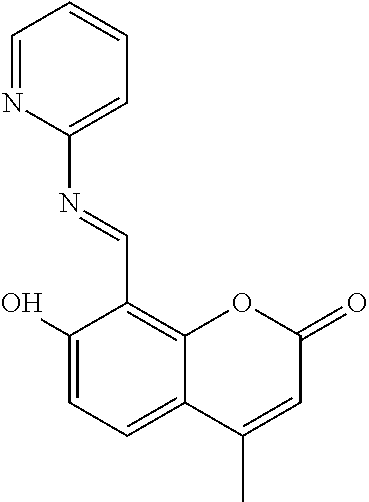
C1(N=CC2=C3C(=CC=C2O)C(C)=CC(=O)O3)=CC=CC=N1
